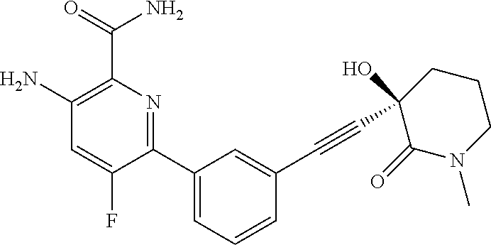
C1(N)=C(C(=O)N)N=C(C2=CC=CC(C#CC3(O)C(=O)N(C)CCC3)=C2)C(F)=C1
